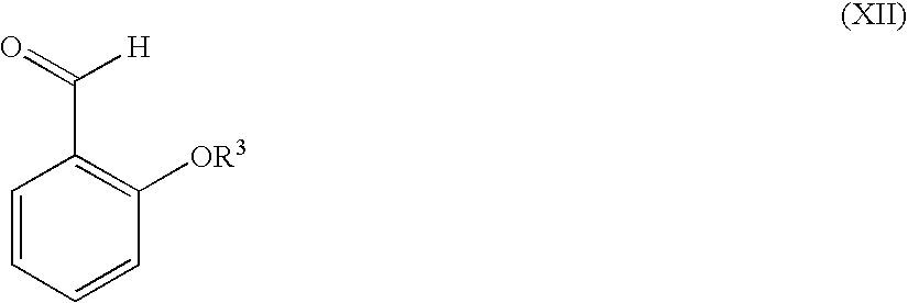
C1=CC=CC([OR3])=C1C(=O)[H]
